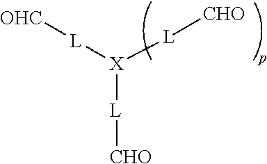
[X]([L][CHO])([L][OHC])[L][CHO]
